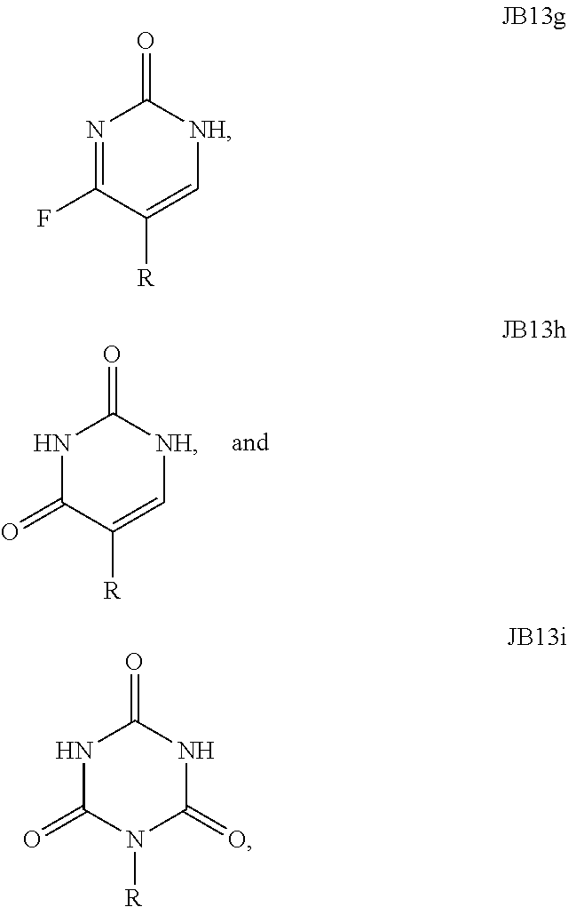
N1C(=O)C([R])=C[NH]C1=O.N1=C(F)C([R])=C[NH]C1=O.N1C(=O)N([R])C(=O)NC1=O
